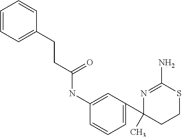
C1=CC=C(CCC(NC2=CC(C3(C)N=C(N)SCC3)=CC=C2)=O)C=C1
